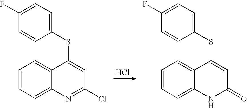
C1=CC=C2C(=C1)C(SC1=CC=C(F)C=C1)=CC(Cl)=N2.C1=CC=C2C(=C1)C(SC1=CC=C(F)C=C1)=CC(=O)N2.Cl
